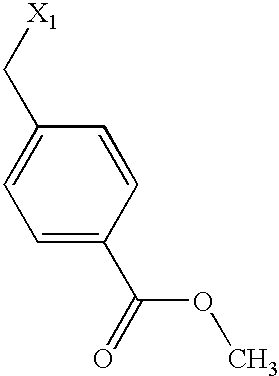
C1=C(C[X1])C=CC(C(OC)=O)=C1
